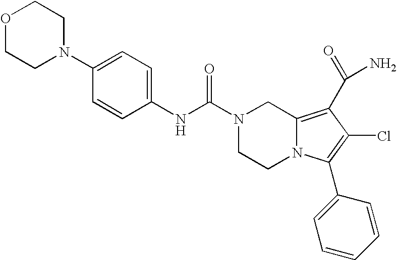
C1(N2CCOCC2)=CC=C(NC(=O)N2CCN3C(=C(C(N)=O)C(Cl)=C3C3=CC=CC=C3)C2)C=C1
